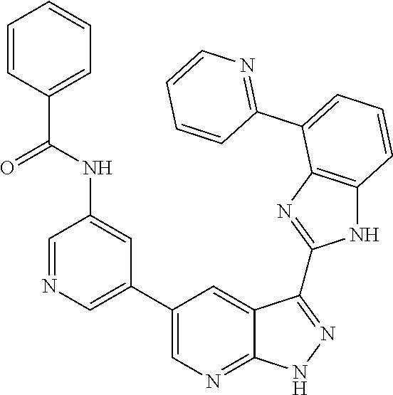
N1=C(C2=CC=CC3=C2N=C(C2=NNC4=NC=C(C5=CN=CC(NC(C6=CC=CC=C6)=O)=C5)C=C42)N3)C=CC=C1
